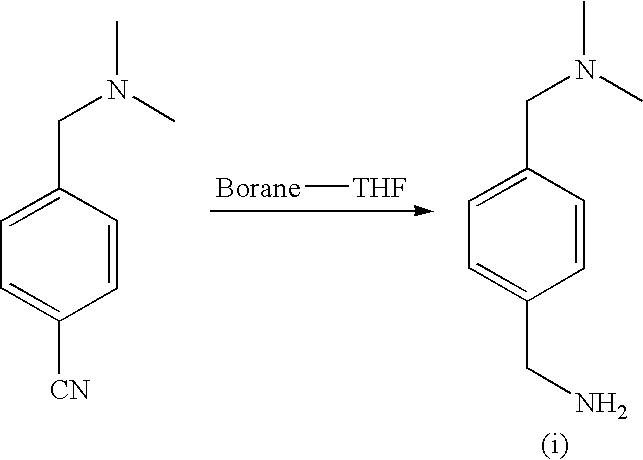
C1=C(CN(C)C)C=CC([CN])=C1.[Borane][THF].C1=C(CN(C)C)C=CC(CN)=C1
